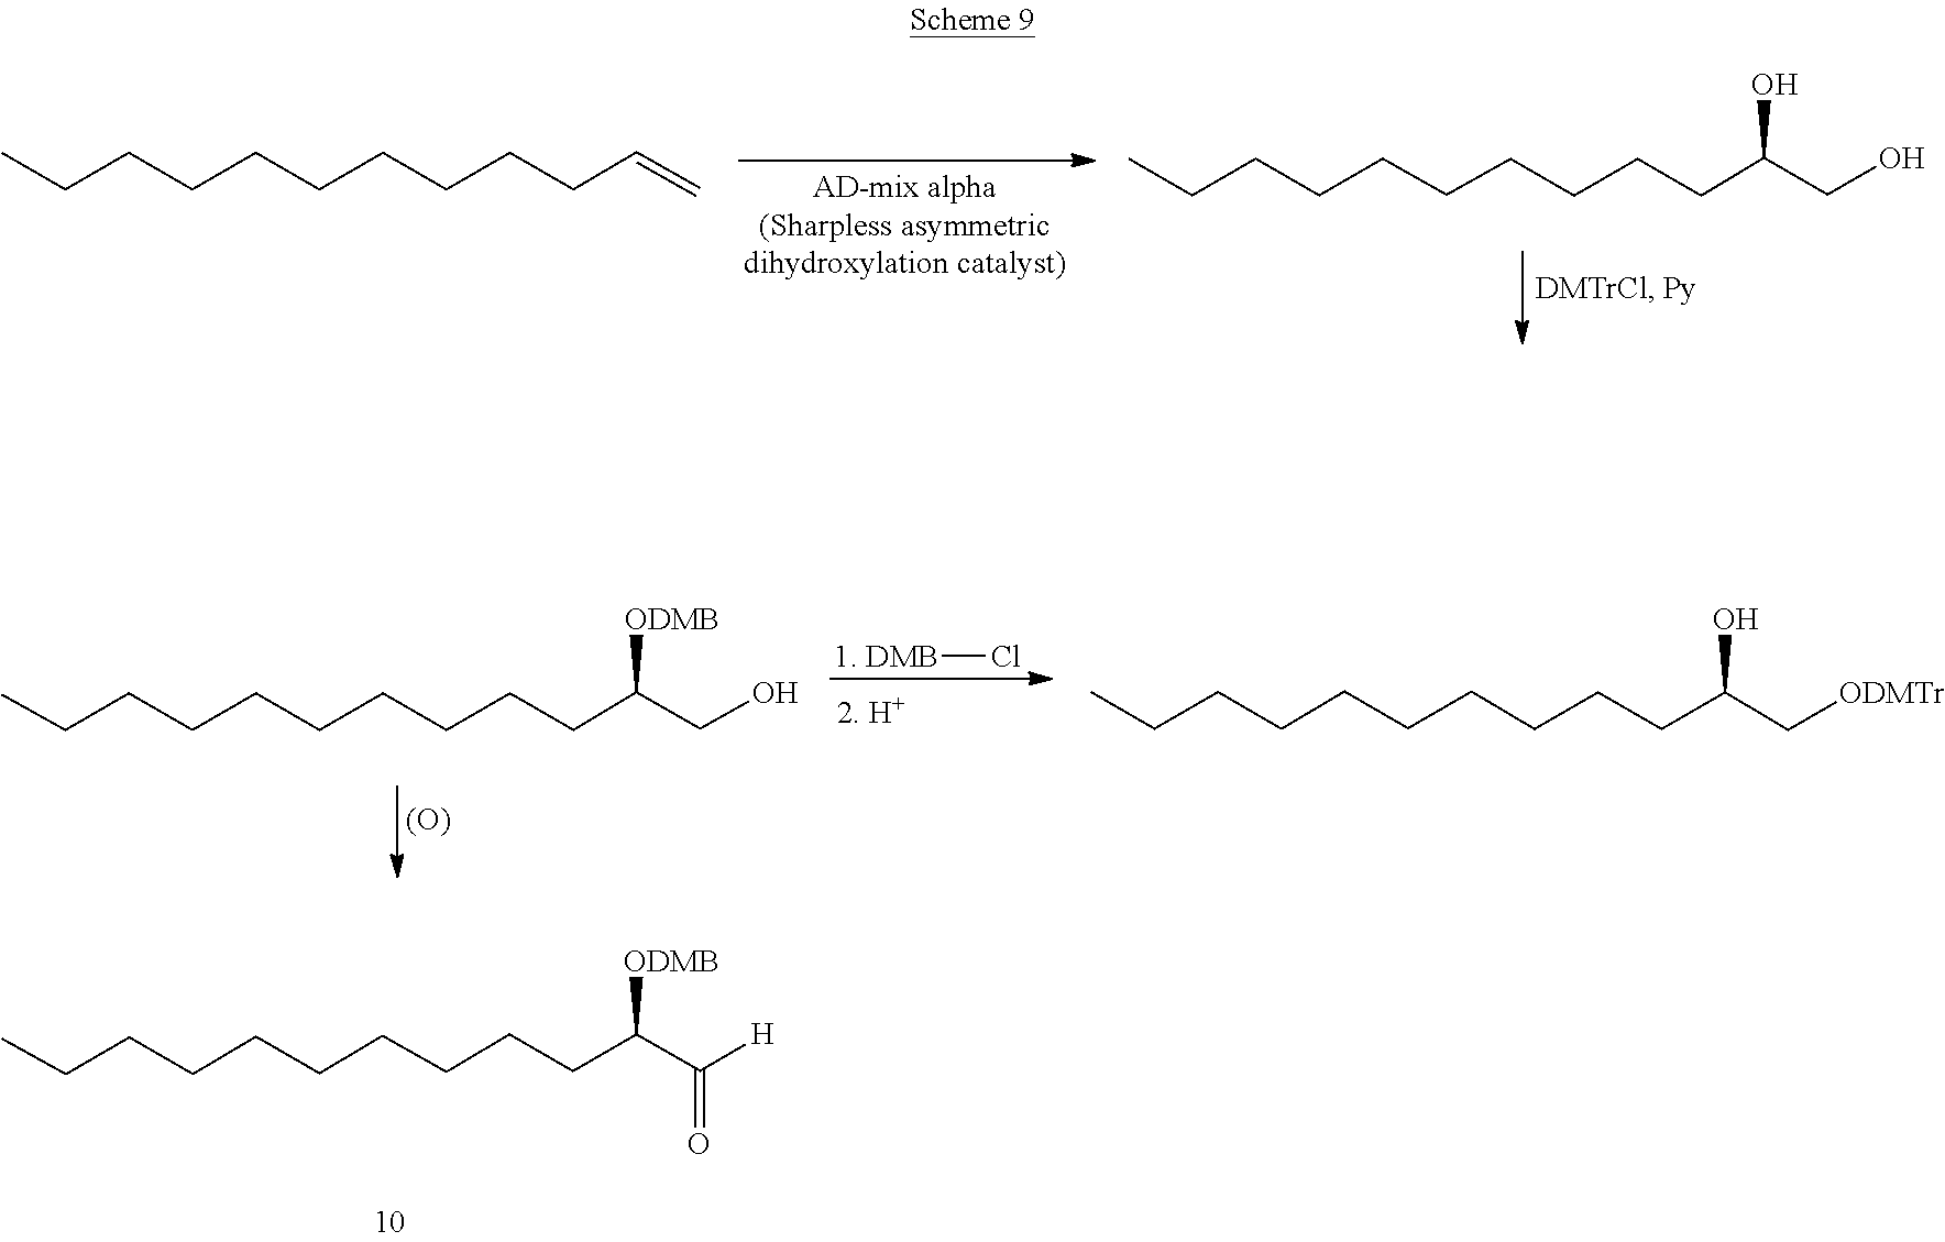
C(C=C)CCCCCCCCC.C(C(CO)O)CCCCCCCCC.[1. DMB]Cl.C(CC([ODMB])CO)CCCCCCCC.C(C(C[ODMTr])O)CCCCCCCCC.[(O)].C(C(=O)[H])(CCCCCCCCCC)[ODMB]
